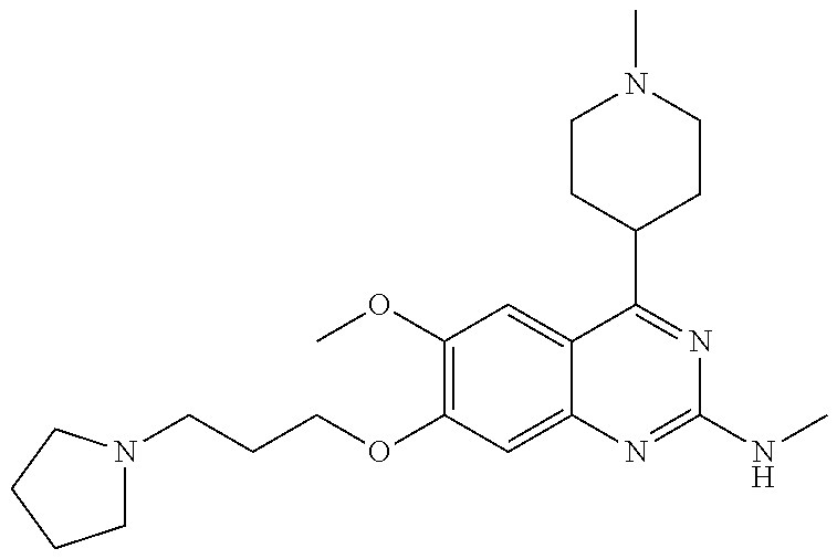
C1N(CCCOC2=C(OC)C=C3C(=C2)N=C(NC)N=C3C2CCN(C)CC2)CCC1
